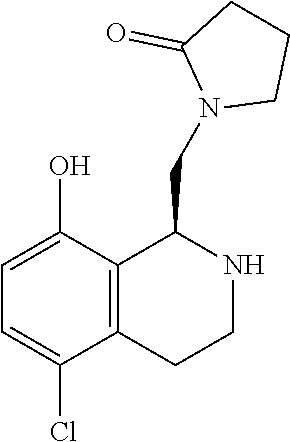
C1=C(O)C2=C(C(Cl)=C1)CCNC2CN1CCCC1=O
